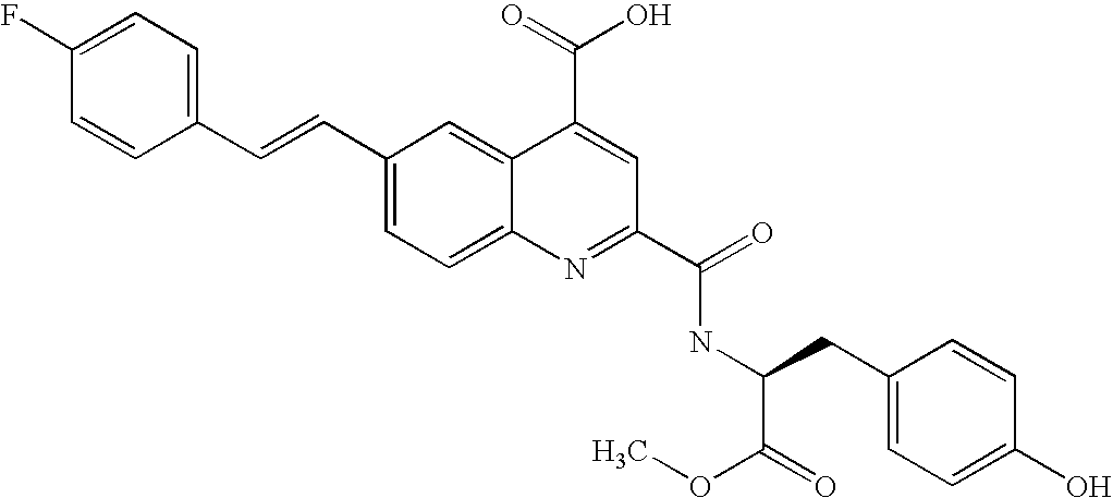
C(C1=CC=C2C(=C1)C(C(=O)O)=CC(C(=O)NC(C(=O)OC)CC1=CC=C(O)C=C1)=N2)=CC1=CC=C(F)C=C1
